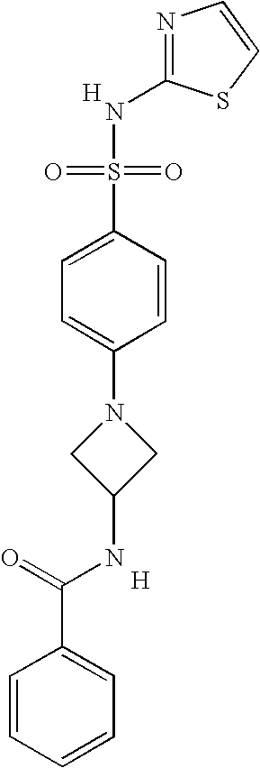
[H].N1=C(NS(=O)(=O)C2=CC=C(N3CC(NC(=O)C4=CC=CC=C4)C3)C=C2)SC=C1.[H]
